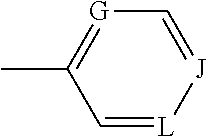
C1(C)=[G]C=[J][L]=C1
